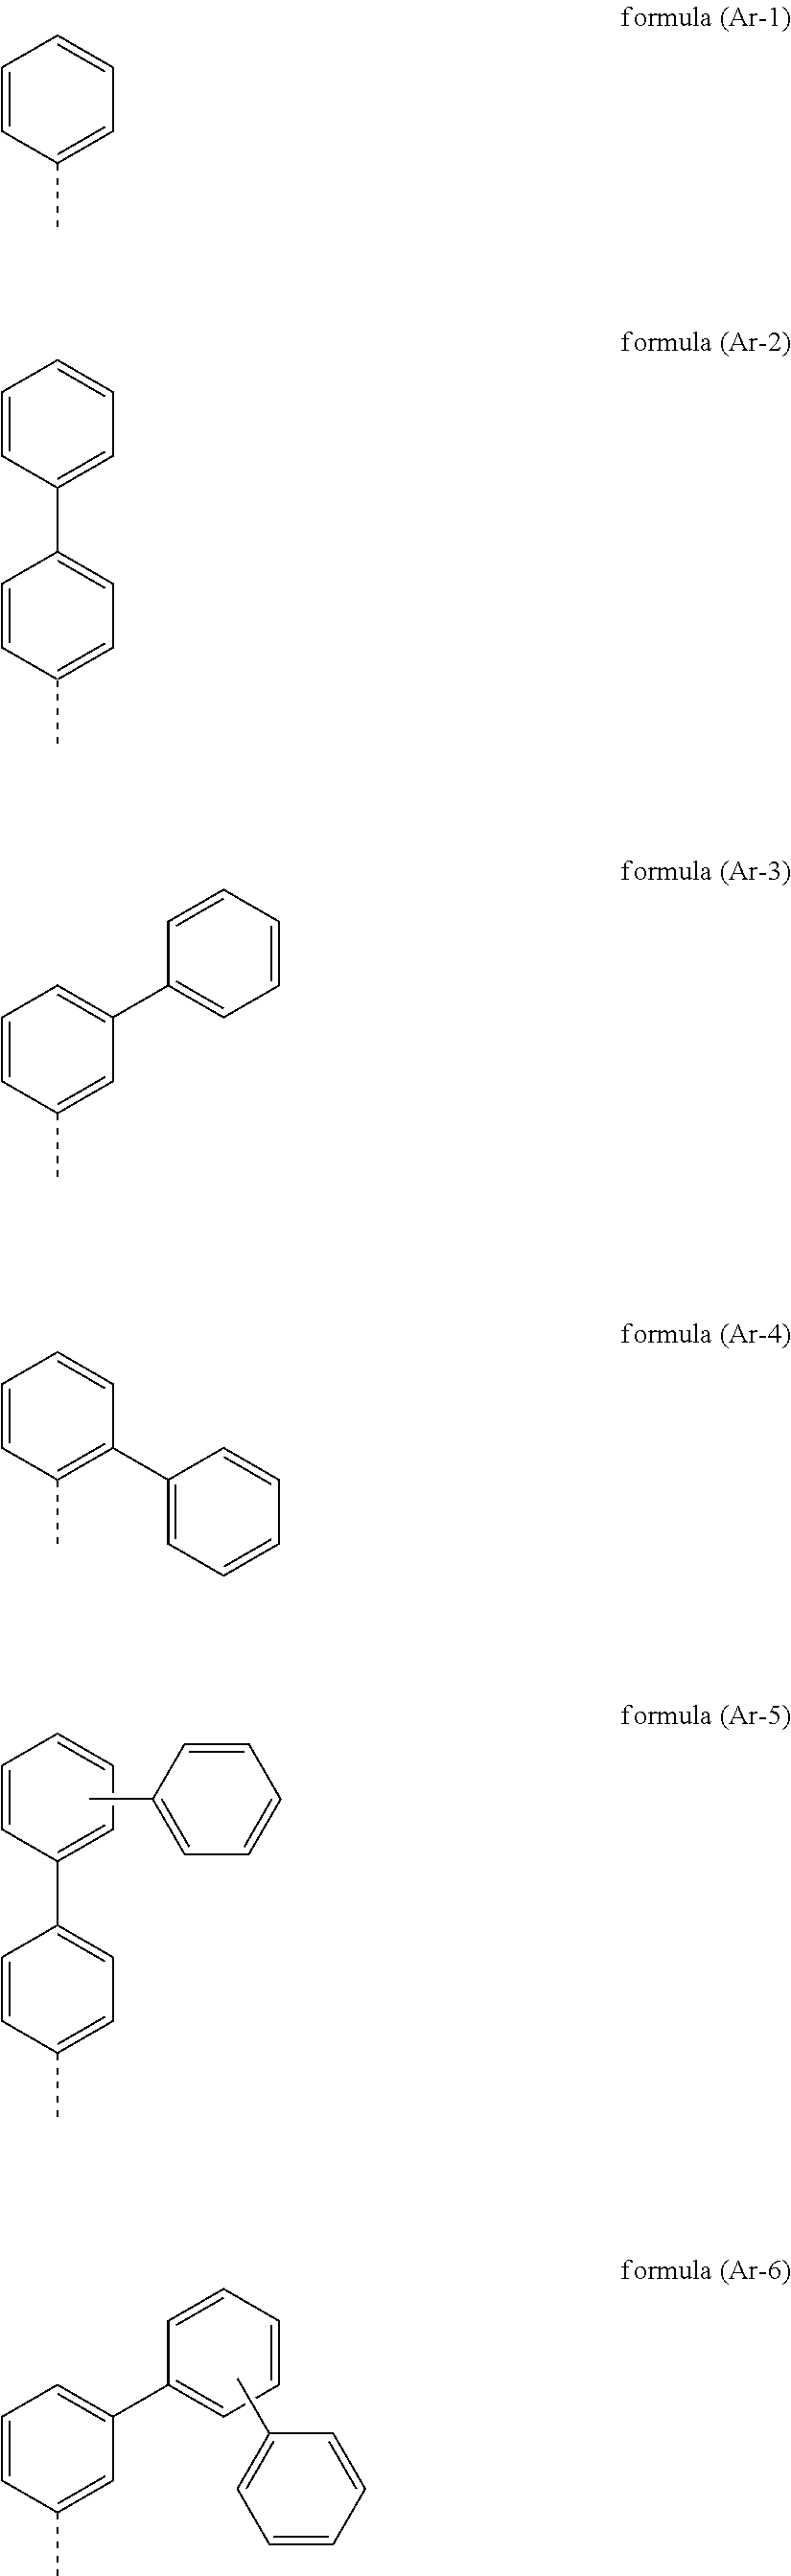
C1=CC(C)=CC=C1C1=CC=CC=C1.C1=CC(C)=CC=C1.C1=CC(C)=CC(C2=CC=CC=C2)=C1.C1=CC=CC(C)=C1.C1=CC(C)=CC=C1.C1=CC(C)=CC=C1C1=CC=CC=C1.C1=CC(C)=CC(C2=CC=CC=C2)=C1.C1=CC(C)=C(C2=CC=CC=C2)C=C1
